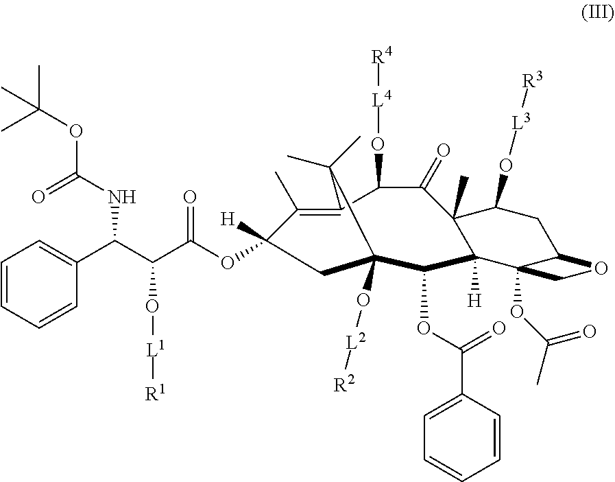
C1(C)=C2C(O[L4][R4])C(=O)C3(C)C(O[L3][R3])CC4C(OC(C)=O)(C3([H])C(OC(=O)C3=CC=CC=C3)C(O[L2][R2])(CC1([H])OC(C(C(C1=CC=CC=C1)NC(OC(C)(C)C)=O)O[L1][R1])=O)C2(C)C)CO4
